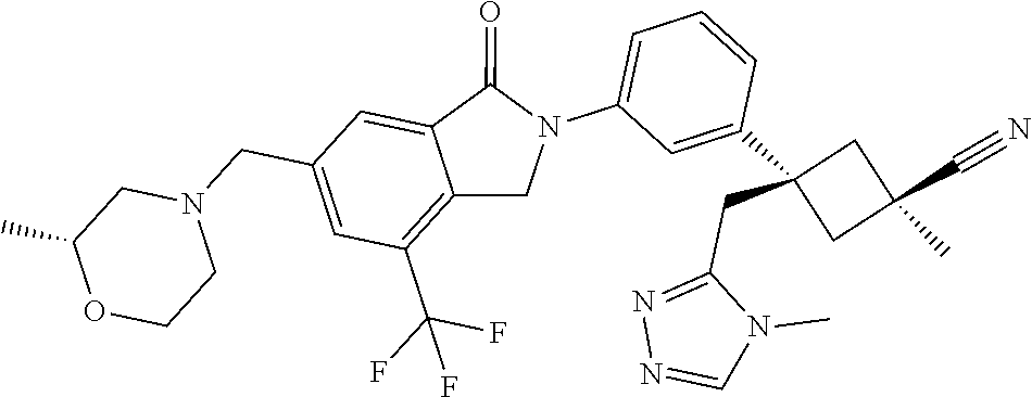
N1(C2=CC=CC(C3(CC4=NN=CN4C)CC(C#N)(C)C3)=C2)C(=O)C2=CC(CN3CC(C)OCC3)=CC(C(F)(F)F)=C2C1
